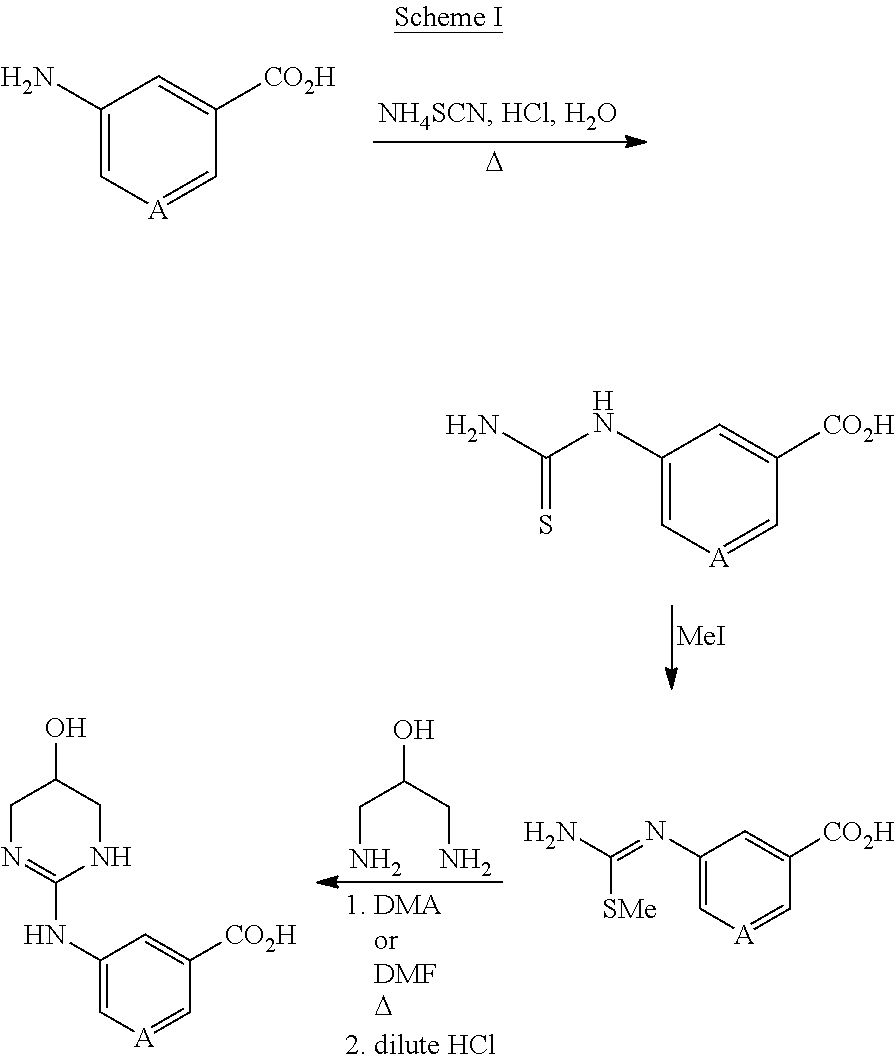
[MeI].C1(NC(N)=S)=C[A]=CC([CO2H])=C1.C1(N)=C[A]=CC([CO2H])=C1.[D].OC(CN)CN.C1(NC2=NCC(O)CN2)=C[A]=CC([CO2H])=C1.C1(N=C(N)[SMe])=C[A]=CC([CO2H])=C1.[D]
